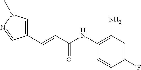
C1(F)=CC(N)=C(NC(C=CC2=CN(C)N=C2)=O)C=C1
